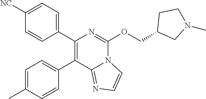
C1([NC])=CC=C(C2=C(C3=CC=C(C)C=C3)C3=NC=CN3C(OCC3CN(C)CC3)=N2)C=C1
